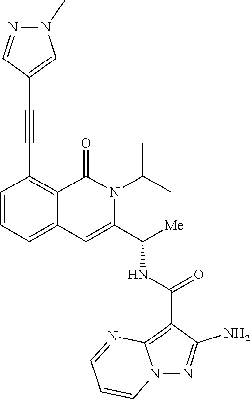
C1=CC=C2C(=C1C#CC1=CN(C)N=C1)C(=O)N(C(C)C)C(C([Me])NC(=O)C1=C3N(N=C1N)C=CC=N3)=C2
